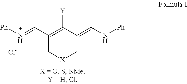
C1(C=N[Ph])=C([Y])C(=CN[Ph])C[X]C1.[Cl-]
